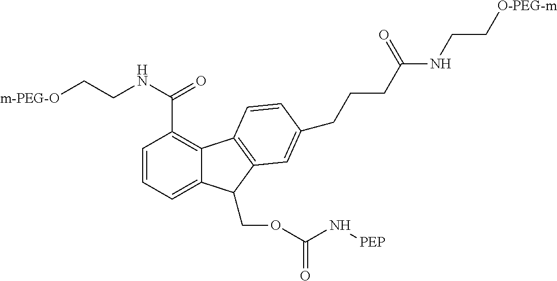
[m-PEG-O]CCNC(=O)C1=C2C(=CC=C1)C(COC(N[PEP])=O)C1=C2C=CC(CCCC(NCC[O-PEG-m])=O)=C1
